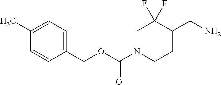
C1CN(C(OCC2=CC=C(C)C=C2)=O)CC(F)(F)C1CN
